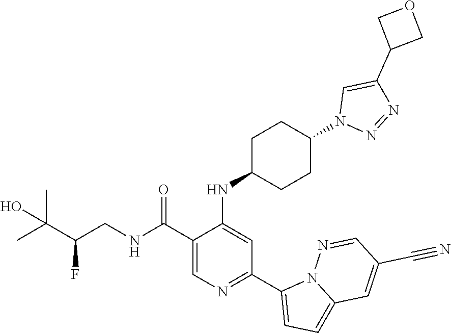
C1(C(NCC(C(C)(C)O)F)=O)=CN=C(C2=CC=C3N2N=CC(C#N)=C3)C=C1NC1CCC(N2N=NC(C3COC3)=C2)CC1
